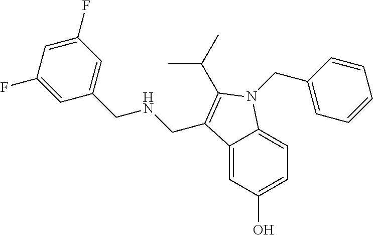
C12=CC(O)=CC=C1N(CC1=CC=CC=C1)C(C(C)C)=C2CNCC1=CC(F)=CC(F)=C1
